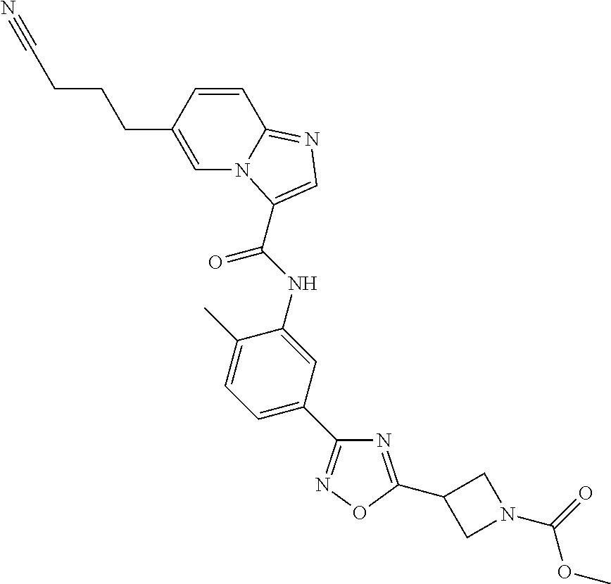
C1=CC(CCCC#N)=CN2C1=NC=C2C(NC1=CC(C2=NOC(C3CN(C(=O)OC)C3)=N2)=CC=C1C)=O
